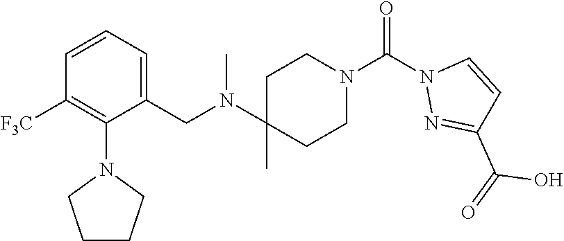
C1=CC=C(CN(C2(C)CCN(C(N3N=C(C(=O)O)C=C3)=O)CC2)C)C(N2CCCC2)=C1[F3C]
